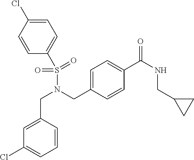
C1=CC(Cl)=CC=C1S(N(CC1=CC=C(C(=O)NCC2CC2)C=C1)CC1=CC(Cl)=CC=C1)(=O)=O
